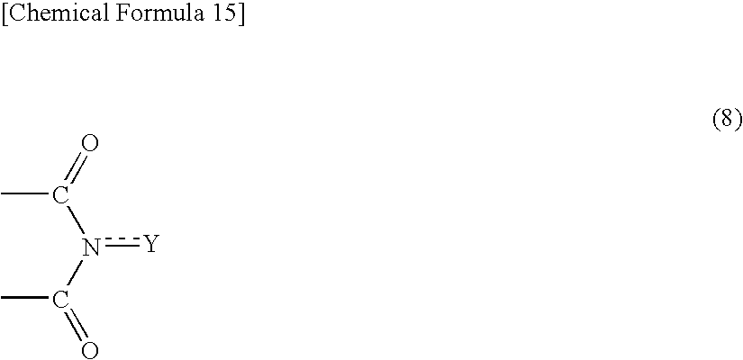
O=C(C)n(C(=O)C)[Y]
